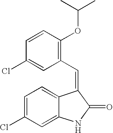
C1=C(Cl)C=C2C(=C1)C(=CC1=C(OC(C)C)C=CC(Cl)=C1)C(=O)N2
